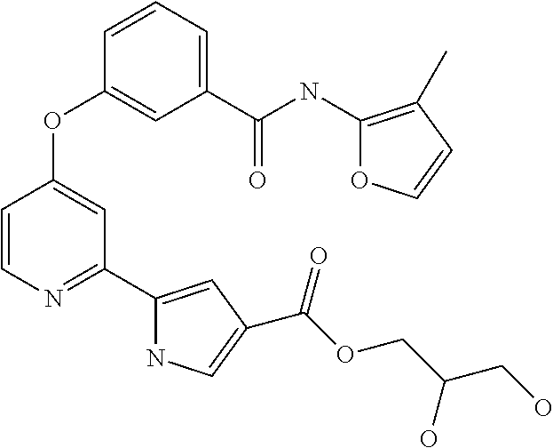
C1(C(NC2=C(C)C=CO2)=O)=CC=CC(OC2=CC(C3=CC(C(OCC(CO)O)=O)=CN3)=NC=C2)=C1
